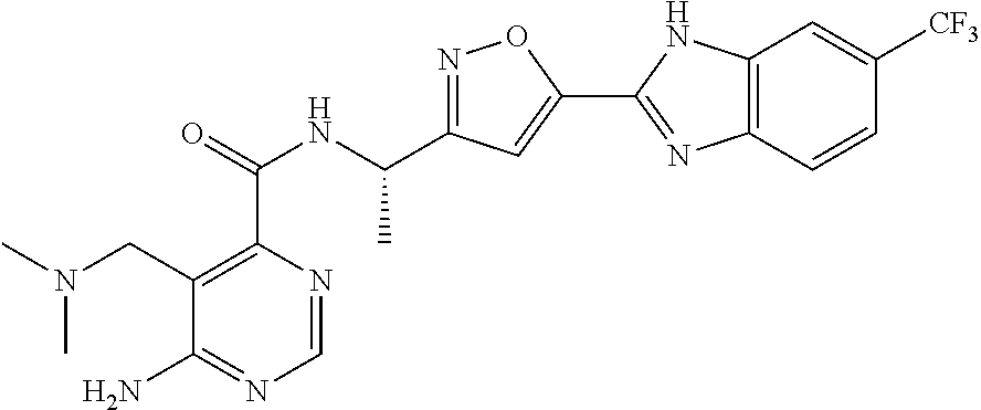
C1=NC(C(=O)NC(C2=NOC(C3=NC4=C(N3)C=C([CF3])C=C4)=C2)C)=C(CN(C)C)C(N)=N1
